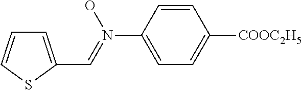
C1=C(N(=CC2=CC=CS2)O)C=CC([COOC2H5])=C1
